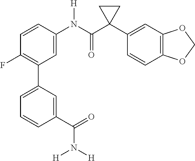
C1(F)=C(C2=CC=CC(C(=O)N([H])[H])=C2)C=C(N(C(C2(C3=CC4=C(C=C3)OCO4)CC2)=O)[H])C=C1
